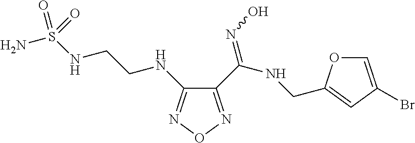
N1=C(NCCNS(N)(=O)=O)C(C(NCC2=CC(Br)=CO2)=NO)=NO1
